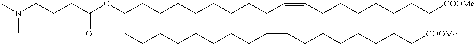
C(CCC(OC(CCCCCCCCC=CCCCCCCC[COOMe])CCCCCCCCC=CCCCCCCC[COOMe])=O)N(C)C
